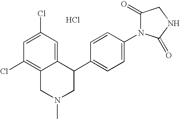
C1=C(Cl)C=C2C(=C1Cl)CN(C)CC2C1=CC=C(N2C(=O)CNC2=O)C=C1.Cl
